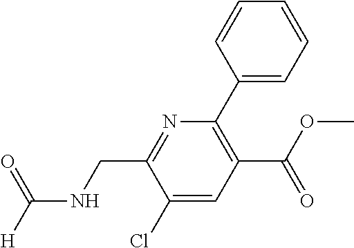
C1(C(OC)=O)=C(C2=CC=CC=C2)N=C(CNC([H])=O)C(Cl)=C1
